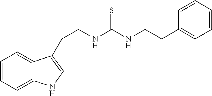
C1=CC=C2C(=C1)C(CCNC(NCCC1=CC=CC=C1)=S)=CN2
